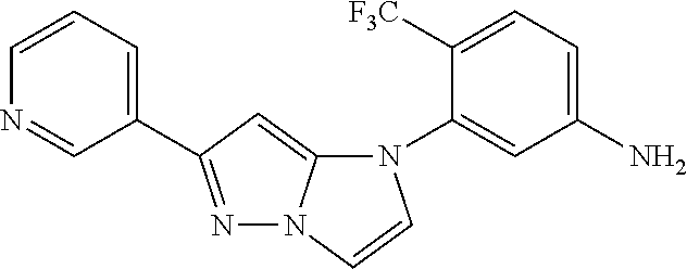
N1(C2=CC(N)=CC=C2[F3C])C2=CC(C3=CC=CN=C3)=NN2C=C1
